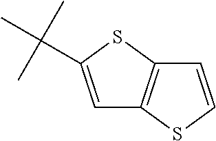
C1=C(C(C)(C)C)SC2=C1SC=C2
